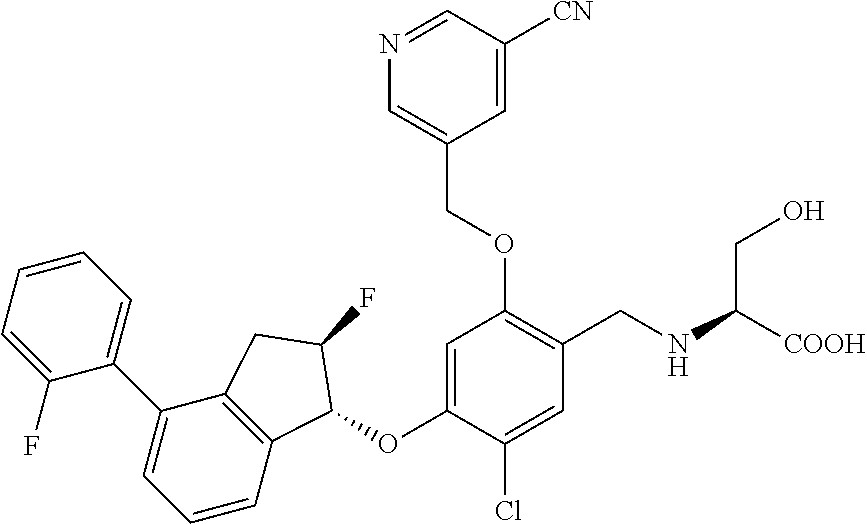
C1(F)=CC=CC=C1C1=CC=CC2=C1CC(F)C2OC1=CC(OCC2=CN=CC([CN])=C2)=C(CNC([COOH])CO)C=C1Cl
